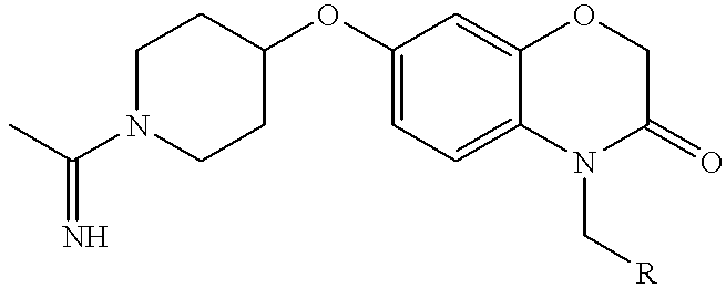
C1N(C(C)=N)CCC(OC2=CC=C3C(=C2)OCC(=O)N3C[R])C1
